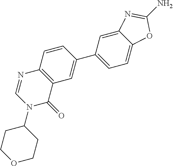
O1CCC(N2C(=O)C3=C(N=C2)C=CC(C2=CC=C4C(=C2)N=C(N)O4)=C3)CC1
